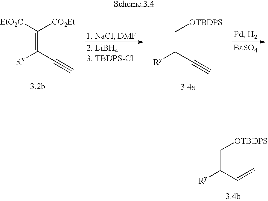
C(C(C=C)[Ry])[OTBDPS].C(C([Ry])C#C)[OTBDPS].C(=C([Ry])C#C)([CO2Et])[EtO2C].[BaSO4]
